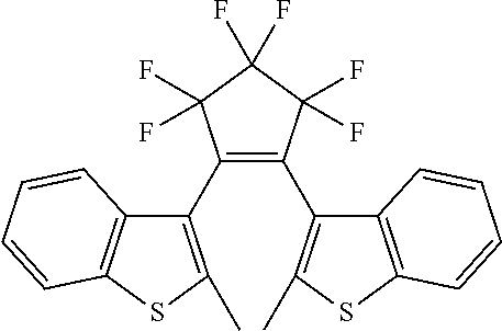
C1(C2=C(C)SC3=C2C=CC=C3)=C(C2=C(C)SC3=C2C=CC=C3)C(F)(F)C(F)(F)C1(F)F
